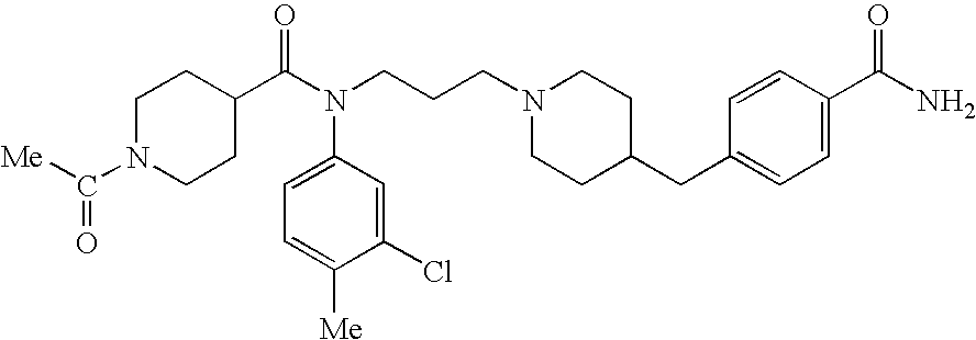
C1=C(N(CCCN2CCC(CC3=CC=C(C(N)=O)C=C3)CC2)C(C2CCN(C([Me])=O)CC2)=O)C=C(Cl)C([Me])=C1
